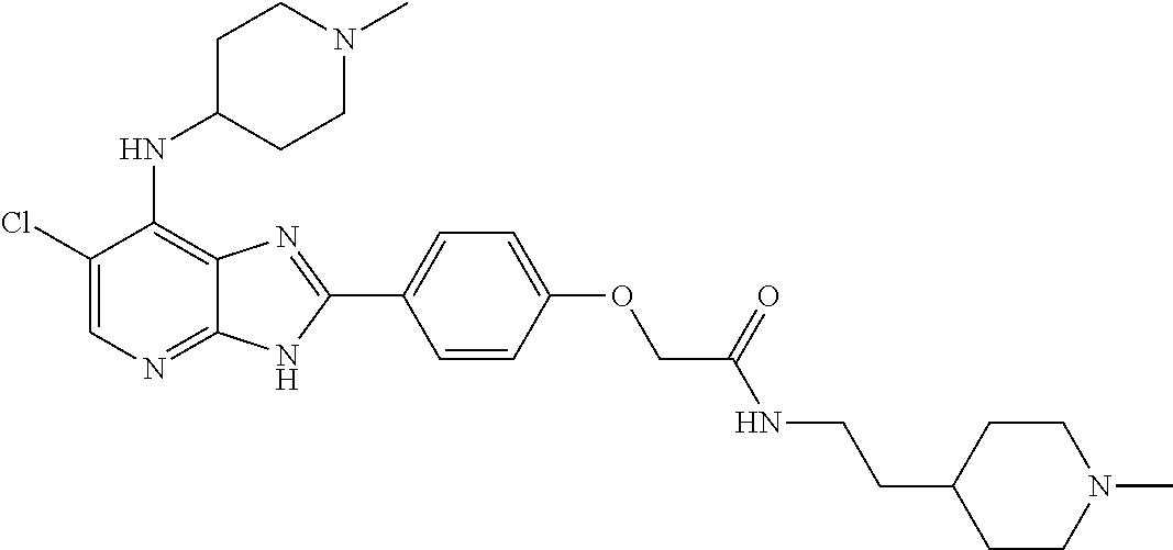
C1(Cl)=CN=C2C(=C1NC1CCN(C)CC1)N=C(C1=CC=C(OCC(NCCC3CCN(C)CC3)=O)C=C1)N2
